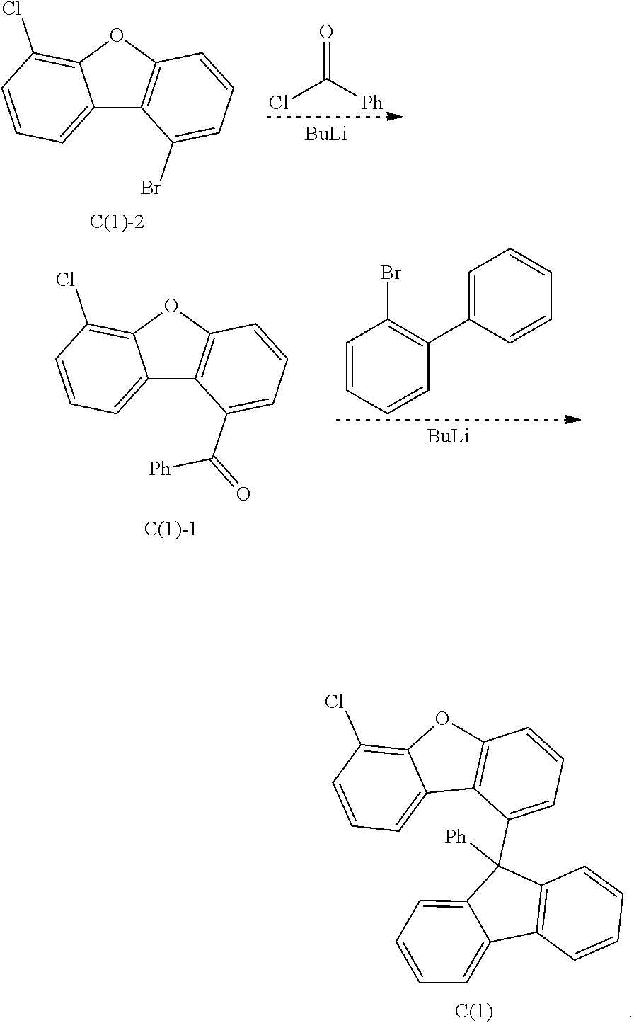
C12=CC=CC(Cl)=C1OC1=C2C(Br)=CC=C1.ClC([Ph])=O.[BuLi].[Ph]C(C1=CC=CC2=C1C1=CC=CC(Cl)=C1O2)=O.[BuLi].C1=CC=CC(C2=CC=CC=C2)=C1Br.C12=CC=CC(Cl)=C1OC1=C2C(C2([Ph])C3=C(C4=CC=CC=C24)C=CC=C3)=CC=C1
